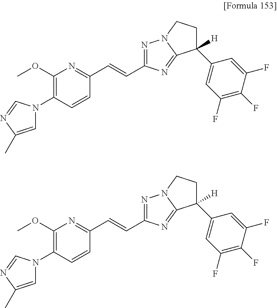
C1=CC(N2C=C(C)N=C2)=C(OC)N=C1C=CC1=NN2C(=N1)C([H])(C1=CC(F)=C(F)C(F)=C1)CC2.C1=CC(N2C=C(C)N=C2)=C(OC)N=C1C=CC1=NN2C(=N1)C([H])(C1=CC(F)=C(F)C(F)=C1)CC2
